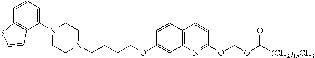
C1N(C2=CC=CC3=C2C=CS3)CCN(CCCCOC2=CC3=C(C=C2)C=CC(OCOC(=O)[(CH2)15CH3])=N3)C1
